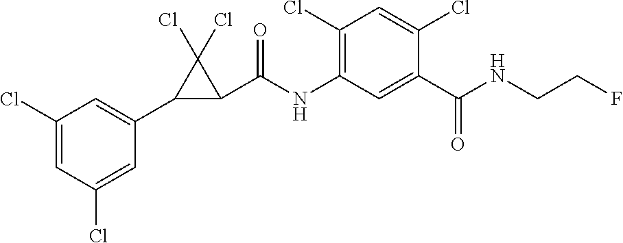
C1(Cl)=CC(Cl)=CC(C2C(C(NC3=C(Cl)C=C(Cl)C(C(NCCF)=O)=C3)=O)C2(Cl)Cl)=C1
